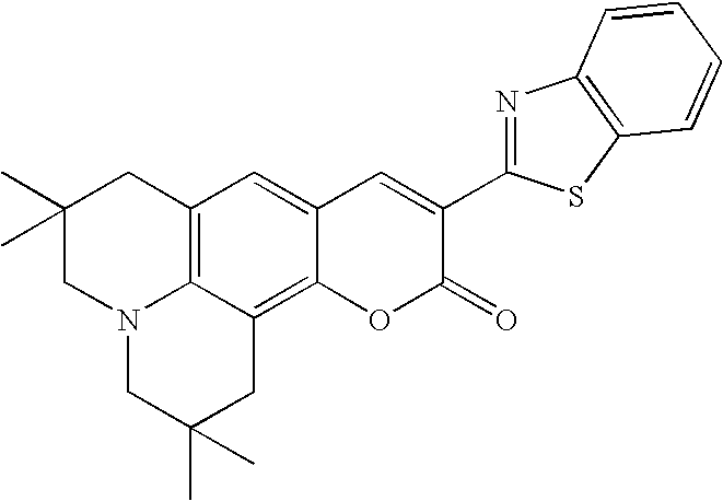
C1(C)(C)CN2C3=C(C1)C=C1C(=C3CC(C)(C)C2)OC(=O)C(C2=NC3=C(S2)C=CC=C3)=C1
